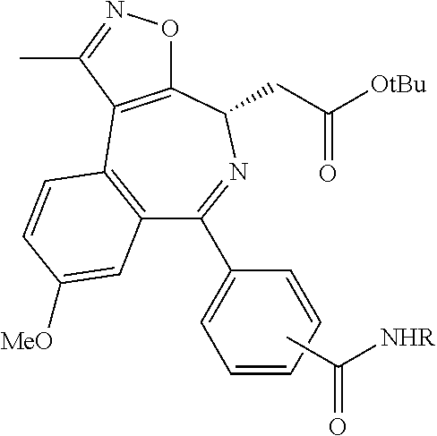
C12=C(C=CC([MeO])=C1)C1=C(C(CC([OtBu])=O)N=C2C2=CC=CC=C2)ON=C1C.CC([NHR])=O
